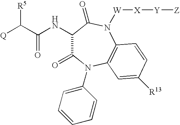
C1(NC(C([Q])[R5])=O)C(=O)N(C2=CC=CC=C2)C2=C(N([W][X][Y][Z])C1=O)C=CC([R13])=C2
